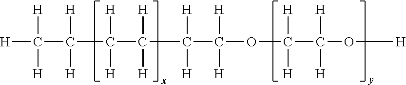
[H]C([H])([H])C([H])([H])C([H])([H])C([H])([H])C([H])([H])C([H])([H])OC([H])([H])C([H])([H])O[H]
